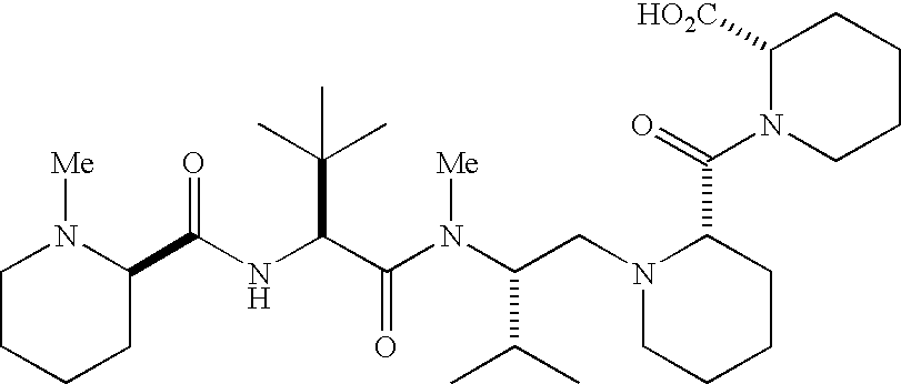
N(C(C(N(C(C(C)C)CN1CCCCC1C(N1C([HO2C])CCCC1)=O)[Me])=O)C(C)(C)C)C(=O)C1N([Me])CCCC1
